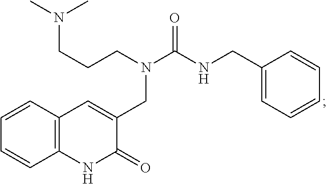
C1=CC2=C(C=C1)NC(=O)C(CN(C(NCC1=CC=CC=C1)=O)CCCN(C)C)=C2
